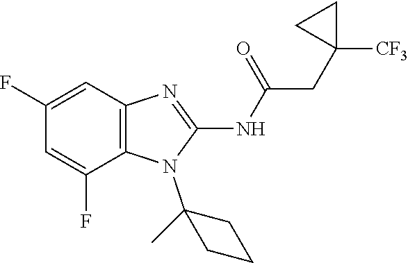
C1(F)=CC2=C(C(F)=C1)N(C1(C)CCC1)C(NC(=O)CC1([CF3])CC1)=N2
